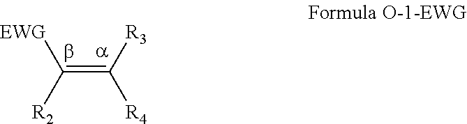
C(=C([R3])[R4])([R2])[EWG]
